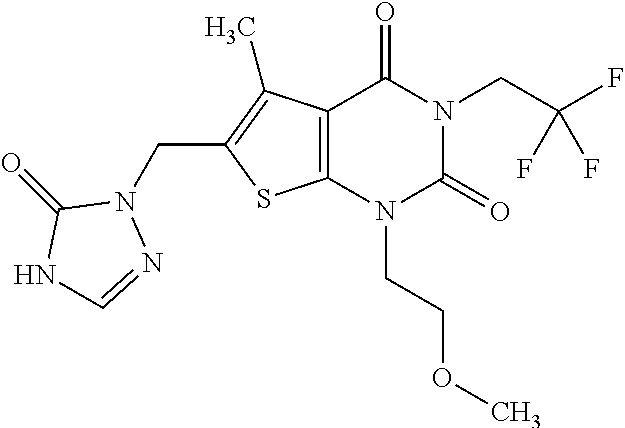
C12=C(N(CCOC)C(=O)N(CC(F)(F)F)C1=O)SC(CN1C(=O)NC=N1)=C2C
